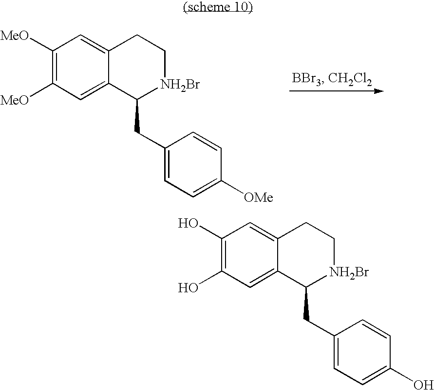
C1([MeO])=C([MeO])C=C2C(=C1)CC[NH2Br]C2CC1=CC=C([OMe])C=C1.C1(O)=C(O)C=C2C(=C1)CC[NH2Br]C2CC1=CC=C(O)C=C1
